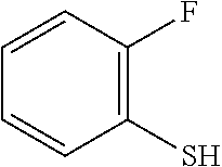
C1=CC(F)=C(S)C=C1
